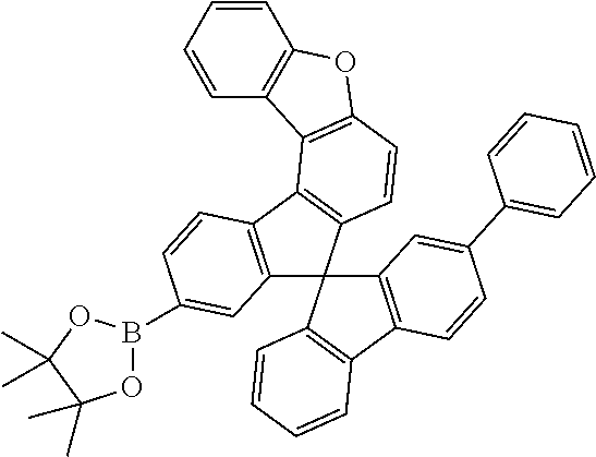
C12=C(C3=C(C14C1=C(C5=C4C=C(C4=CC=CC=C4)C=C5)C=CC=C1)C=CC1=C3C3=C(O1)C=CC=C3)C=CC(B1OC(C)(C)C(C)(C)O1)=C2
